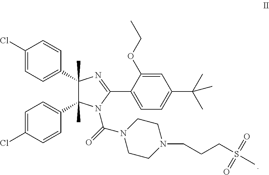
C1=C(OCC)C(C2=NC(C3=CC=C(Cl)C=C3)(C)C(C3=CC=C(Cl)C=C3)(C)N2C(=O)N2CCN(CCCS(C)(=O)=O)CC2)=CC=C1C(C)(C)C
